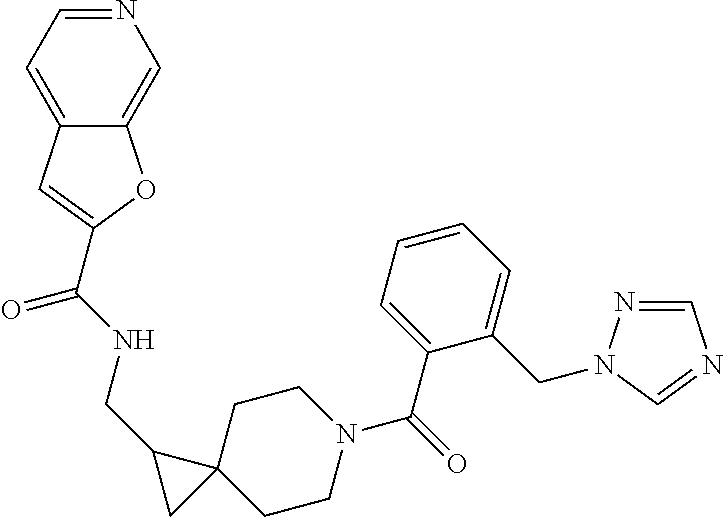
C(NCC1CC12CCN(C(C1=CC=CC=C1CN1N=CN=C1)=O)CC2)(=O)C1=CC2=CC=NC=C2O1
